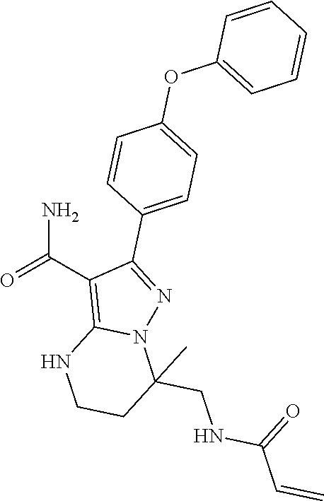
C1(C(N)=O)=C2N(N=C1C1=CC=C(OC3=CC=CC=C3)C=C1)C(CNC(C=C)=O)(C)CCN2
